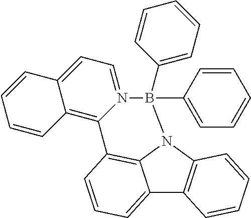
C12=CC=CC3=C1N(C1=C2C=CC=C1)B(C1=CC=CC=C1)(C1=CC=CC=C1)N1=CC=C2C(=C31)C=CC=C2
